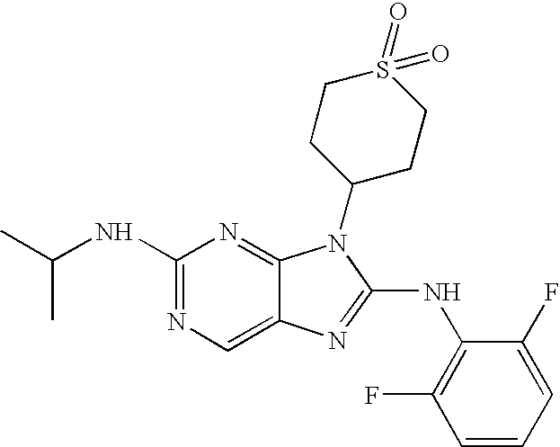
N1=C(NC(C)C)N=C2C(=C1)N=C(NC1=C(F)C=CC=C1F)N2C1CCS(=O)(=O)CC1
